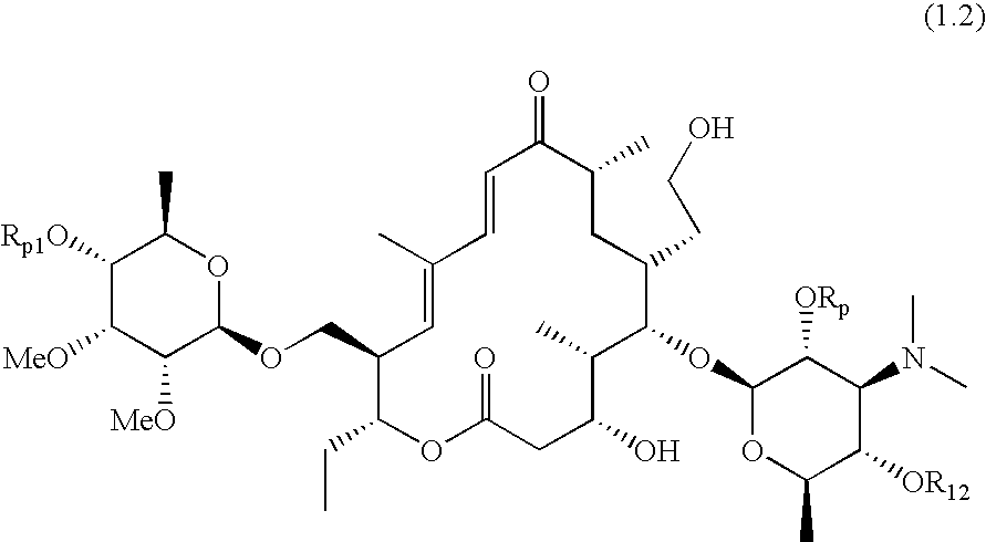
O1C(=O)CC(O)C(C)C(OC2OC(C)C([OR12])C(N(C)C)C2[ORp])C(CCO)CC(C)C(=O)C=CC(C)=CC(COC2OC(C)C([Rp1O])C([MeO])C2[MeO])C1CC
